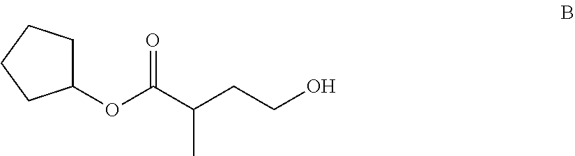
C1(OC(C(CCO)C)=O)CCCC1
